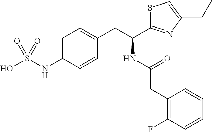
C1=C(NS(O)(=O)=O)C=CC(CC(C2=NC(CC)=CS2)NC(=O)CC2=C(F)C=CC=C2)=C1
